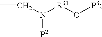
CCN([R31]O[P3])[P2]
